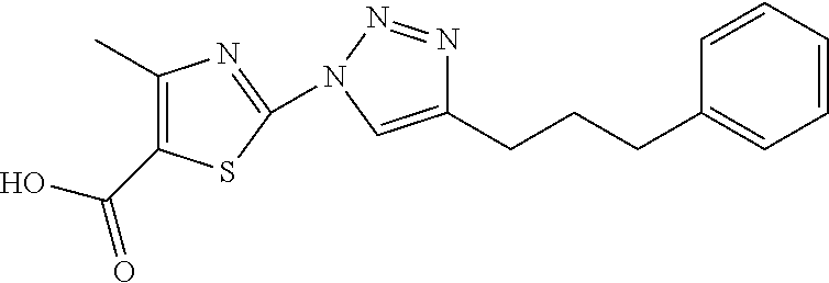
C1(C)=C(C(O)=O)SC(N2N=NC(CCCC3=CC=CC=C3)=C2)=N1
